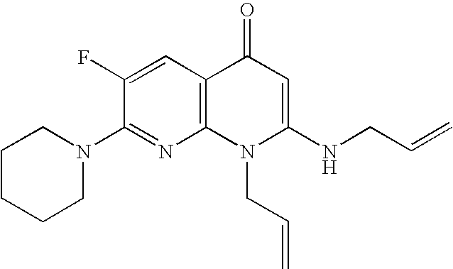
C1(N2CCCCC2)=NC2=C(C=C1F)C(=O)C=C(NCC=C)N2CC=C
